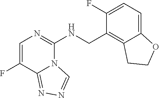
FC1=CN=C(NCC2=C3C(=CC=C2F)OCC3)N2C1=NN=C2
